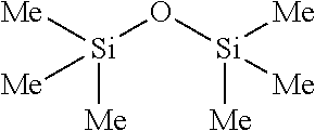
[Me][Si](O[Si]([Me])([Me])[Me])([Me])[Me]
